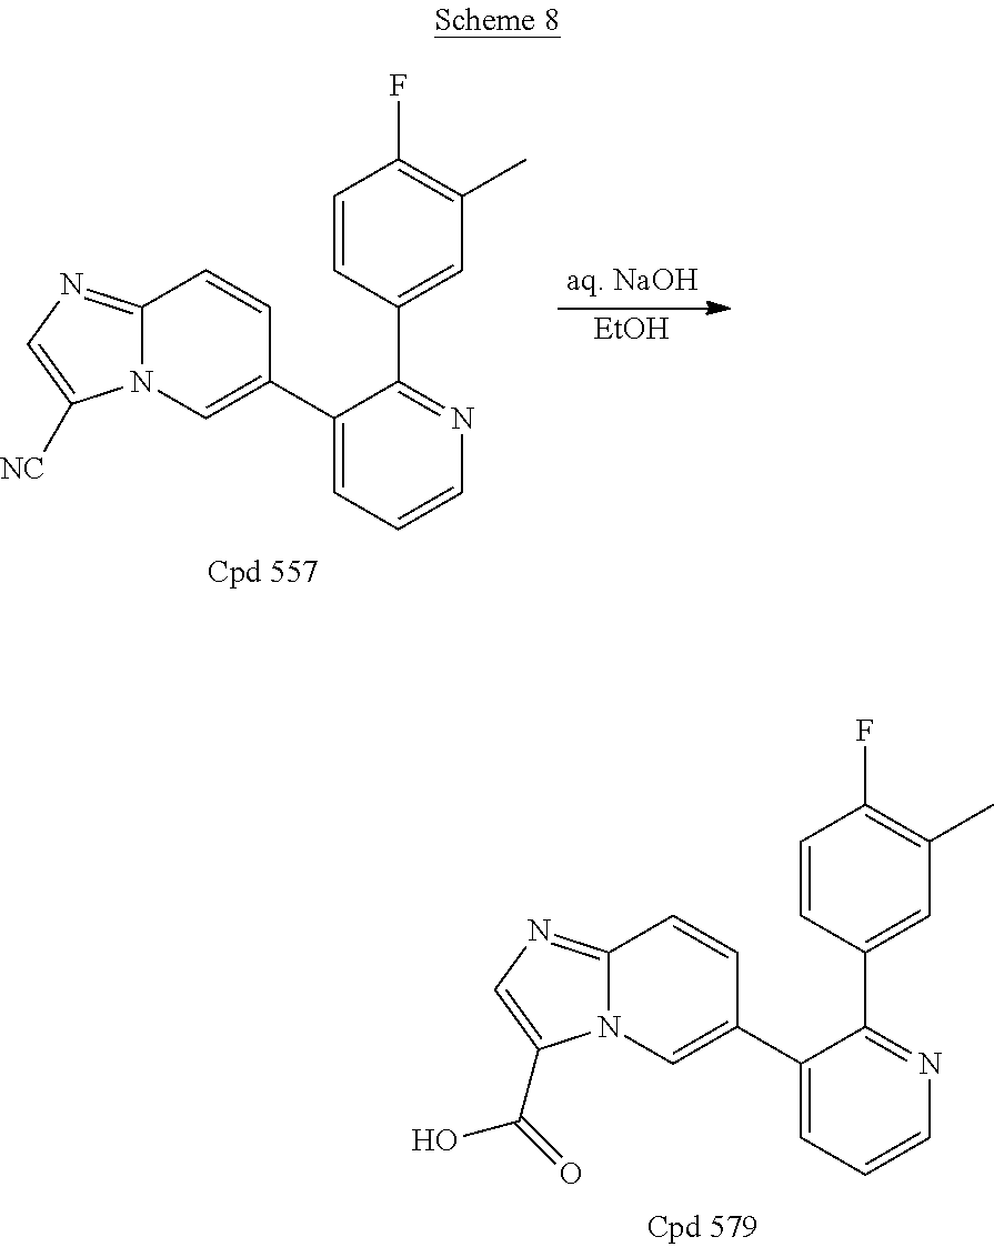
C1=CC(C2=NC=CC=C2C2=CN3C(=NC=C3[NC])C=C2)=CC(C)=C1F.[EtOH].C1=CC(C2=NC=CC=C2C2=CN3C(=NC=C3C(=O)O)C=C2)=CC(C)=C1F
